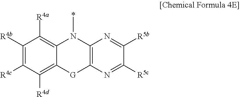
C12=C(N=C([R5c])C([R5b])=N1)[G]C1=C([R4d])C([R4c])=C([R4b])C([R4a])=C1N2C
